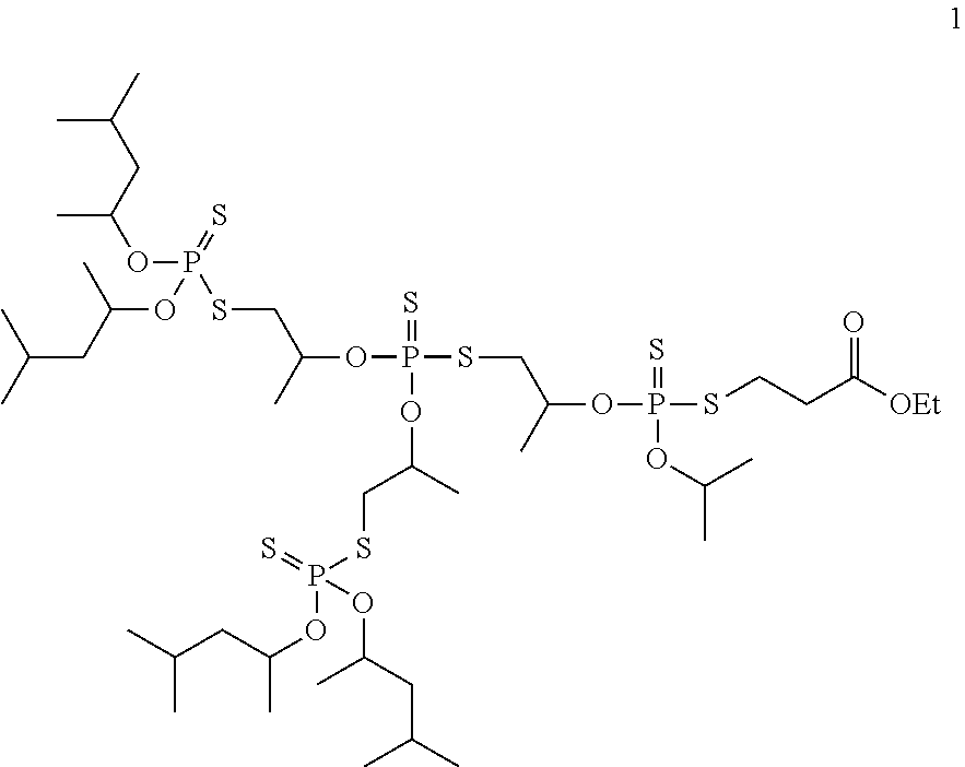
CC(C)CC(OP(SCC(OP(SCC(OP(SCCC([OEt])=O)(=S)OC(C)C)C)(=S)OC(CSP(=S)(OC(C)CC(C)C)OC(CC(C)C)C)C)C)(OC(CC(C)C)C)=S)C
